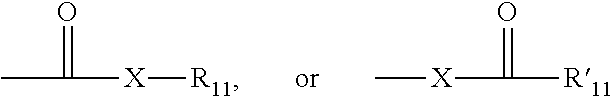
CC([X][R11])=O.[R11]C([X]C)=O
